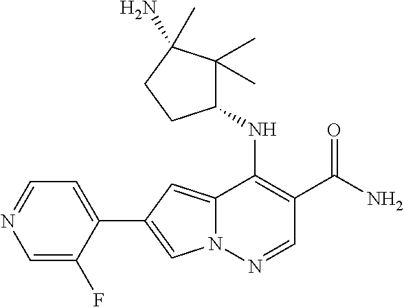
N12C(=CC(C3=CC=NC=C3F)=C1)C(NC1C(C)(C)C(N)(C)CC1)=C(C(N)=O)C=N2
